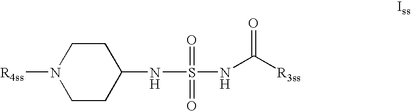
C1N([R4ss])CCC(NS(NC([R3ss])=O)(=O)=O)C1
